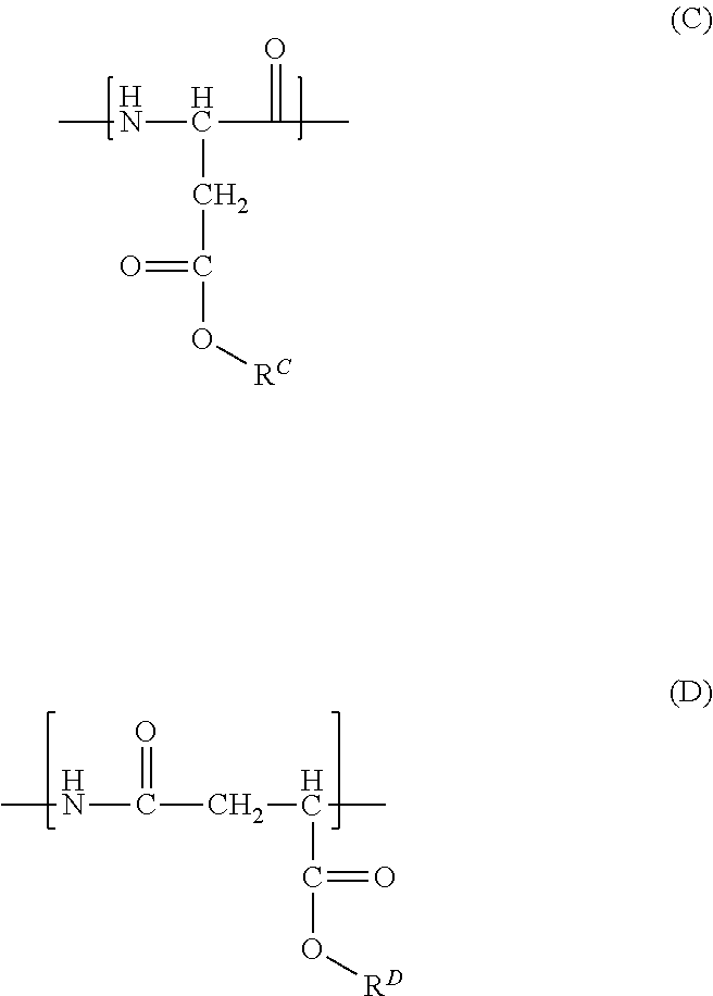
CNC(C(C)=O)CC(O[RC])=O.CNC(CC(C)C(O[RD])=O)=O
